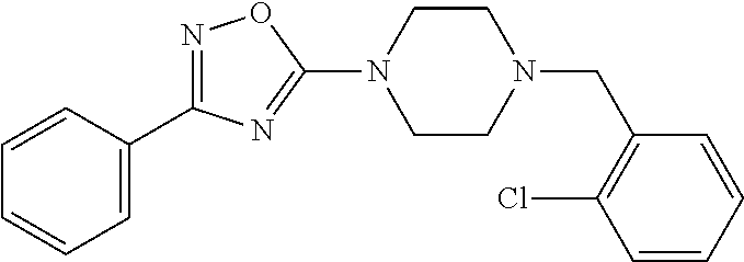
N1=C(C2=CC=CC=C2)N=C(N2CCN(CC3=C(Cl)C=CC=C3)CC2)O1
